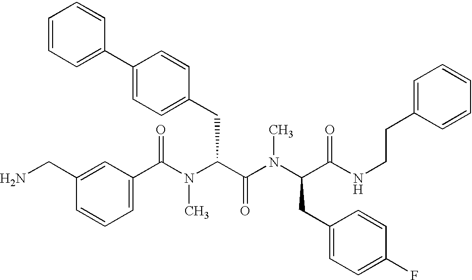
C1(C(N(C(C(N(C(CC2=CC=C(F)C=C2)C(NCCC2=CC=CC=C2)=O)C)=O)CC2=CC=C(C3=CC=CC=C3)C=C2)C)=O)=CC=CC(CN)=C1
